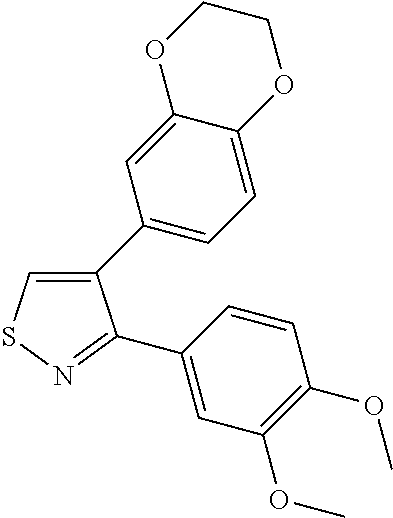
C1(C2=CC=C3C(=C2)OCCO3)=CSN=C1C1=CC(OC)=C(OC)C=C1
